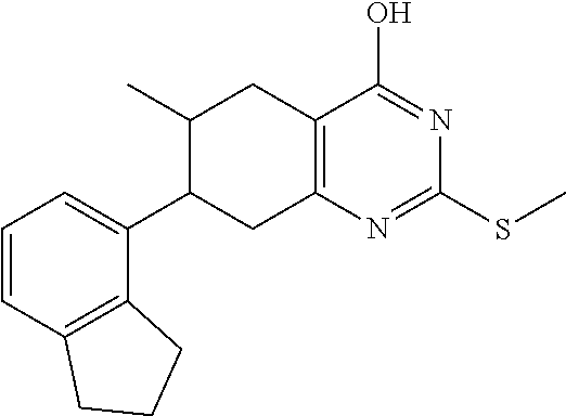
C1=CC2=C(C(C3C(C)CC4=C(C3)N=C(SC)N=C4O)=C1)CCC2
